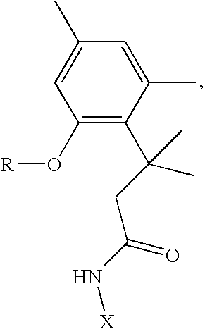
C1(O[R])=C(C(CC(=O)N[X])(C)C)C(C)=CC(C)=C1
